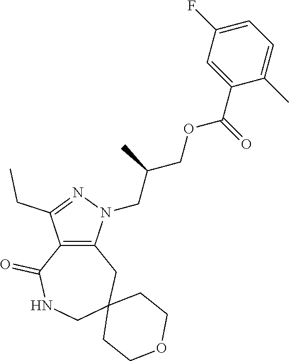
C12=C(N(CC(COC(C3=CC(F)=CC=C3C)=O)C)N=C1CC)CC1(CNC2=O)CCOCC1
